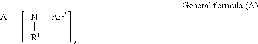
[Ar1]N([A])[R1]
